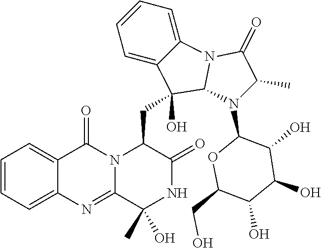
C1=CC=C2C(=C1)C(=O)N1C(=N2)C(C)(O)NC(=O)C1CC1(O)C2=CC=CC=C2N2C1N(C1OC(CO)C(O)C(O)C1O)C(C)C2=O
